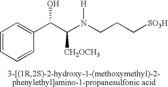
N(CCC[SO3H])(C(C(C1=CC=CC=C1)O)[CH2OCH3])[H]
